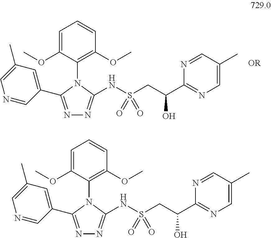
S(=O)(=O)(CC(C1=NC=C(C)C=N1)O)NC1=NN=C(C2=CC(C)=CN=C2)N1C1=C(OC)C=CC=C1OC.S(=O)(=O)(CC(C1=NC=C(C)C=N1)O)NC1=NN=C(C2=CC(C)=CN=C2)N1C1=C(OC)C=CC=C1OC
